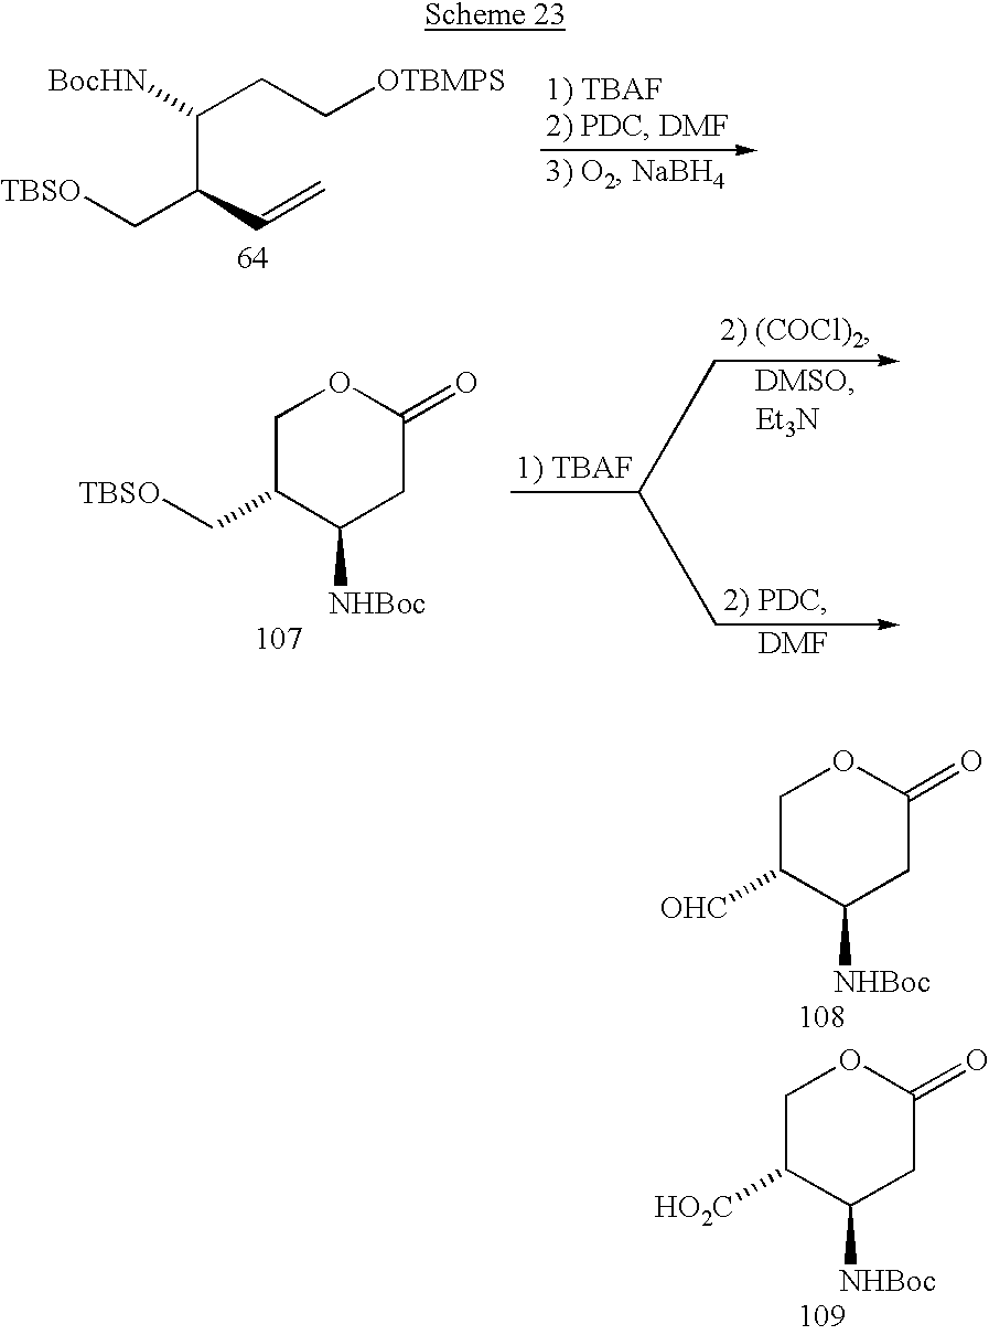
C(C(C=C)C[TBSO])(CC[OTBMPS])[BocHN].C1C(C[TBSO])C([NHBoc])CC(=O)O1.[Et3N].[DMF].C1C([OHC])C([NHBoc])CC(=O)O1.C1C([HO2C])C([NHBoc])CC(=O)O1
